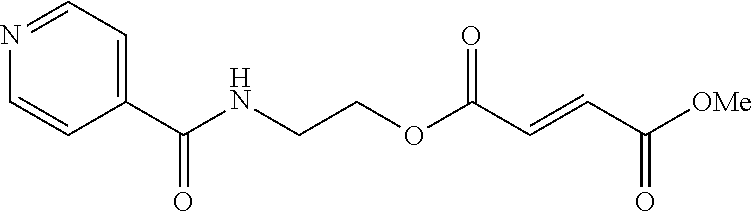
[OMe]C(C=CC(OCCNC(C1=CC=NC=C1)=O)=O)=O
